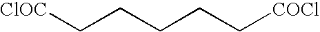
[ClOC]CCCCC[COCl]
